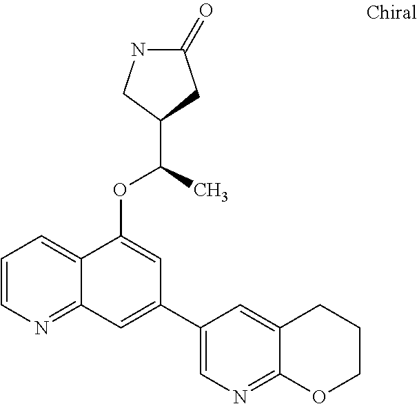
C1=CN=C2C(=C1)C(OC(C)C1CNC(=O)C1)=CC(C1=CN=C3C(=C1)CCCO3)=C2
